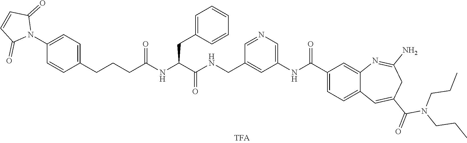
C1(NC(C2=CC=C3C(=C2)N=C(N)CC(C(=O)N(CCC)CCC)=C3)=O)=CN=CC(CNC(C(NC(CCCC2=CC=C(N3C(=O)C=CC3=O)C=C2)=O)CC2=CC=CC=C2)=O)=C1
